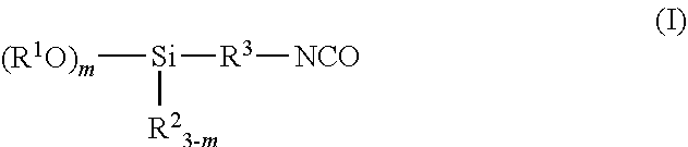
[(R1O)m][Si]([R3][NCO])[R23-m]
